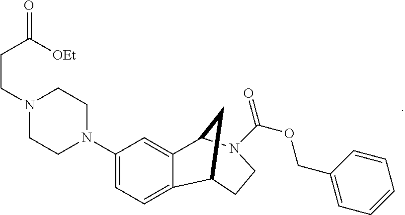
C1(N2CCN(CCC(=O)[OEt])CC2)=CC=C2C(=C1)C1N(C(OCC3=CC=CC=C3)=O)CCC2C1
